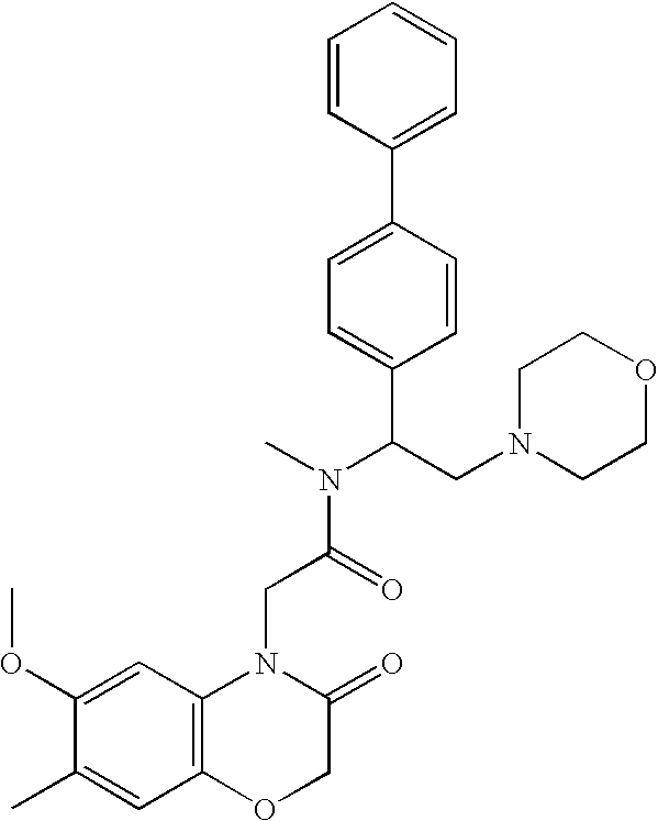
C1(OC)=CC2=C(C=C1C)OCC(=O)N2CC(=O)N(C)C(CN1CCOCC1)C1=CC=C(C2=CC=CC=C2)C=C1
